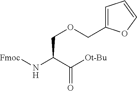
[Fmoc]NC(C([Ot-Bu])=O)COCC1=CC=CO1
